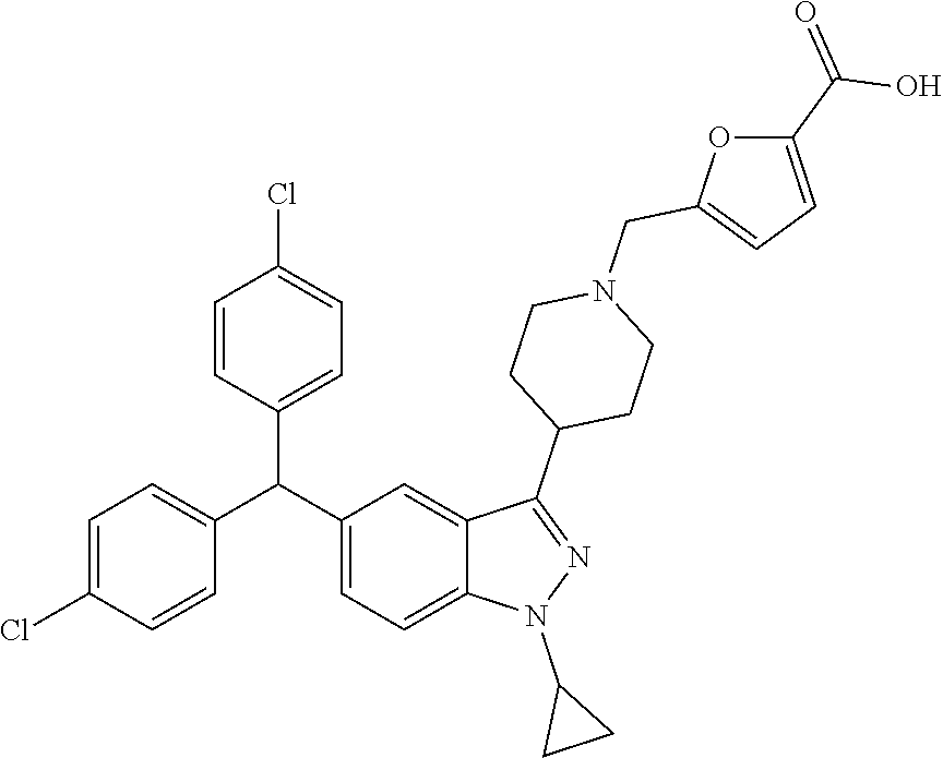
C1=C(Cl)C=CC(C(C2=CC=C3C(=C2)C(C2CCN(CC4=CC=C(C(=O)O)O4)CC2)=NN3C2CC2)C2=CC=C(Cl)C=C2)=C1
